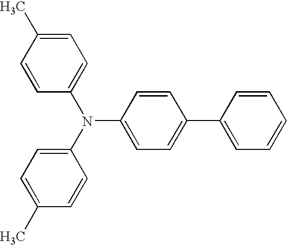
C1=CC(N(C2=CC=C(C)C=C2)C2=CC=C(C)C=C2)=CC=C1C1=CC=CC=C1
